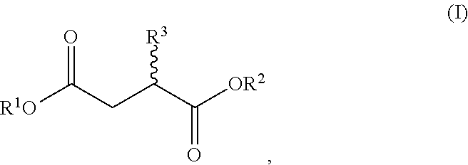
O=C(CC(C([OR2])=O)[R3])[R1O]
